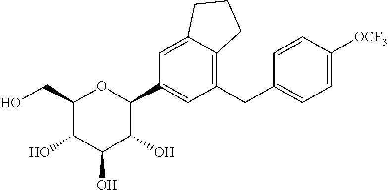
C1(CO)C(O)C(O)C(O)C(C2=CC(CC3=CC=C([OCF3])C=C3)=C3C(=C2)CCC3)O1
